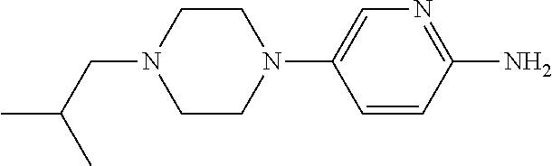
N1(C2=CN=C(N)C=C2)CCN(CC(C)C)CC1
